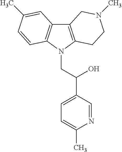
C12=C(N(CC(C3=CC=C(C)N=C3)O)C3=C1C=C(C)C=C3)CCN(C)C2
